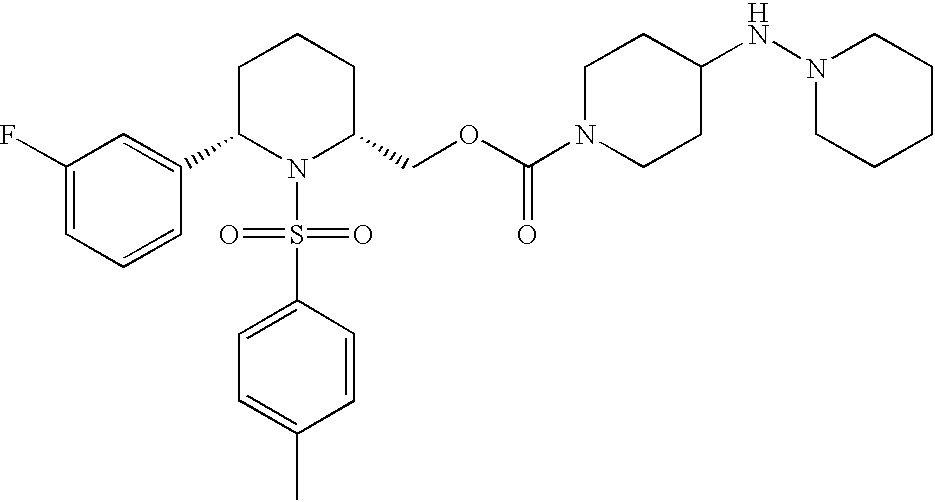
C1(F)=CC=CC(C2N(S(C3=CC=C(C)C=C3)(=O)=O)C(COC(N3CCC(NN4CCCCC4)CC3)=O)CCC2)=C1
